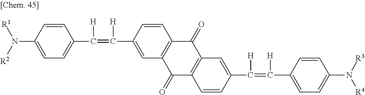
C1=CC(N([R2])[R1])=CC=C1C(=C(C1=CC2=C(C=C1)C(=O)C1=C(C2=O)C=CC(C(=C(C2=CC=C(N([R3])[R4])C=C2)[H])[H])=C1)[H])[H]
